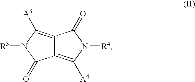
C12=C([A4])N([R4])C(=O)C1=C([A3])N([R3])C2=O
